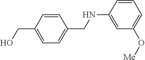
C1=CC(CO)=CC=C1CNC1=CC(O[Me])=CC=C1
